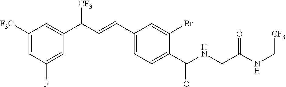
C1([F3C])=CC(F)=CC(C(C=CC2=CC=C(C(NCC(NC[CF3])=O)=O)C(Br)=C2)[CF3])=C1
